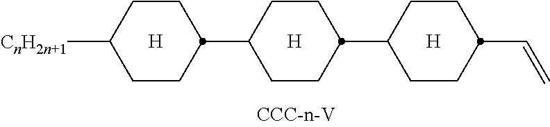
[H].[H].C1CC([CnH2n+1])CCC1C1CCC(C2CCC(C=C)CC2)CC1.[H]
